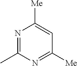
N1=C(C)N=C([Me])C=C1[Me]
